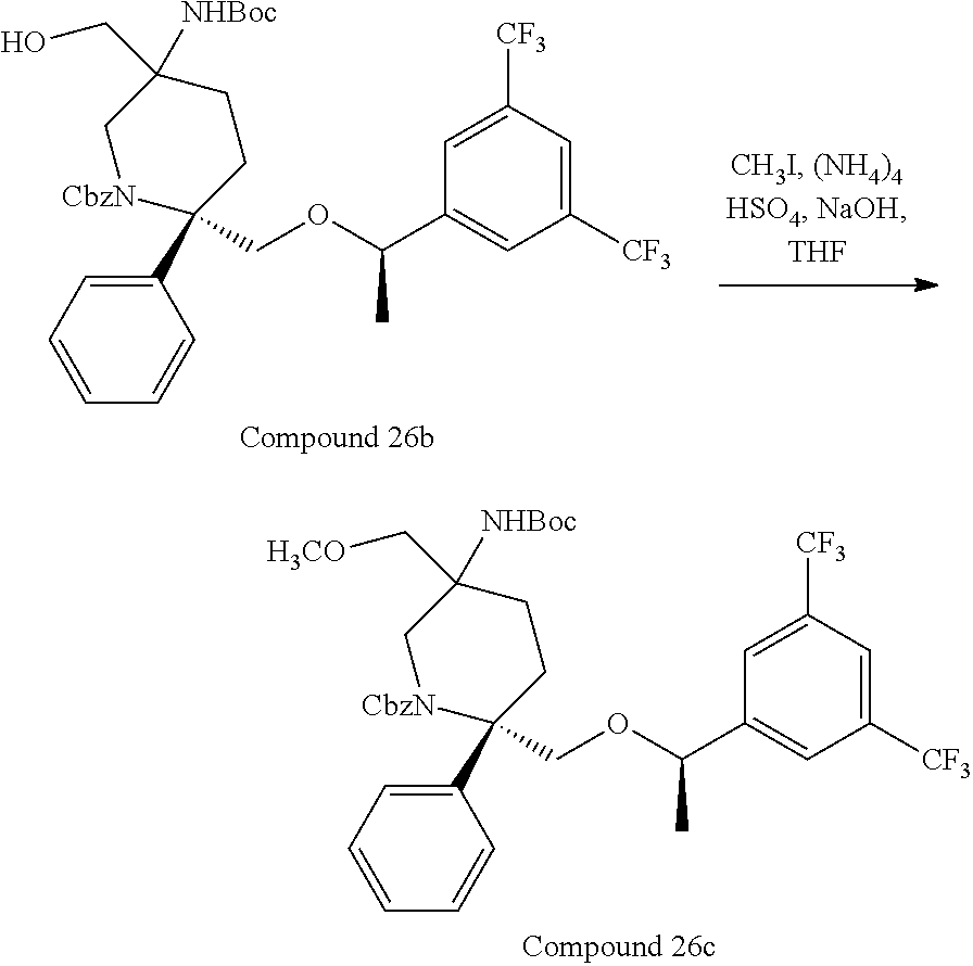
C1(C2(COC(C3=CC([CF3])=CC([CF3])=C3)C)CCC(CO)([NHBoc])C[CbzN]2)=CC=CC=C1.C1(C2(COC(C3=CC([CF3])=CC([CF3])=C3)C)CCC(C[H3CO])([NHBoc])C[CbzN]2)=CC=CC=C1
